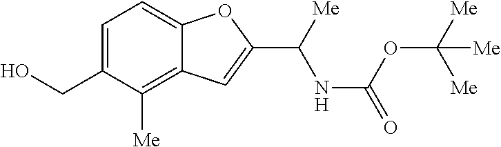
C1=C(CO)C([Me])=C2C(=C1)OC(C(NC(OC([Me])([Me])[Me])=O)[Me])=C2
